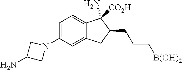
C1=C(N2CC(N)C2)C=C2C(=C1)C(N)([CO2H])C(CCC[B(OH)2])C2
